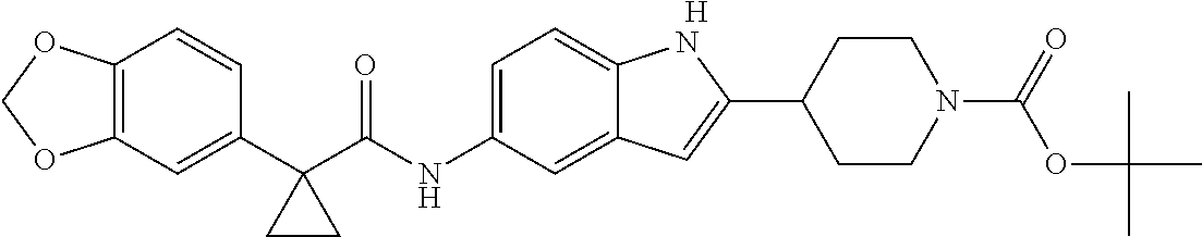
C1(C2(C(NC3=CC=C4C(=C3)C=C(C3CCN(C(=O)OC(C)(C)C)CC3)N4)=O)CC2)=CC2=C(C=C1)OCO2.[H]
